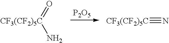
O=[CF3(CF2)5C]N.[P2O5].[CF3(CF2)5C]#N
